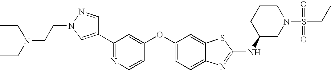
N1=C(C2=CN(CCN(CC)CC)N=C2)C=C(OC2=CC=C3C(=C2)SC(NC2CN(S(CC)(=O)=O)CCC2)=N3)C=C1
